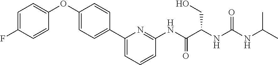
FC1=CC=C(OC2=CC=C(C3=CC=CC(NC(C(NC(=O)NC(C)C)CO)=O)=N3)C=C2)C=C1
